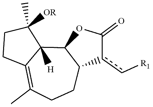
C1(C)=C2C([H])(C3C(CC1)c(c[R1])C(=O)O3)C([OR])(C)CC2
